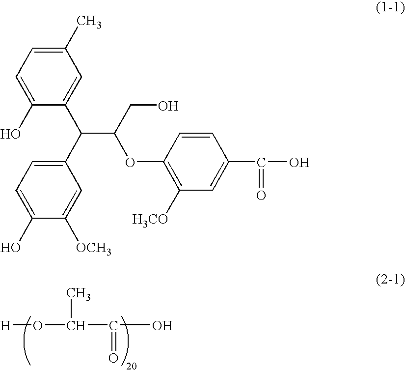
[H]OC(C)C(=O)O.C1(C)=CC=C(O)C(C(C2=CC=C(O)C([OCH3])=C2)C(OC2=C([H3CO])C=C(C(O)=O)C=C2)CO)=C1
